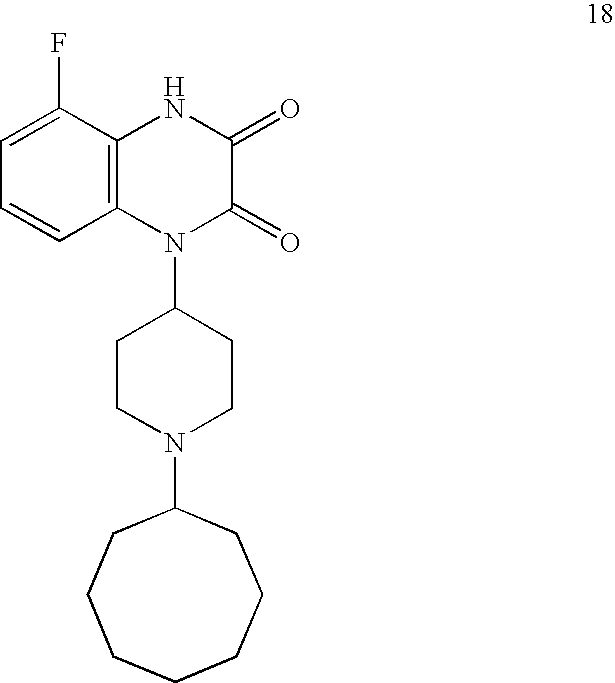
C1=C(F)C2=C(C=C1)N(C1CCN(C3CCCCCCC3)CC1)C(=O)C(=O)N2
